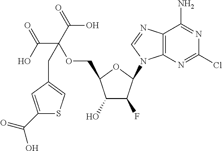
C1(O)C(F)C(N2C3=C(N=C2)C(N)=NC(Cl)=N3)OC1COC(C(O)=O)(C(=O)O)CC1=CSC(C(=O)O)=C1
